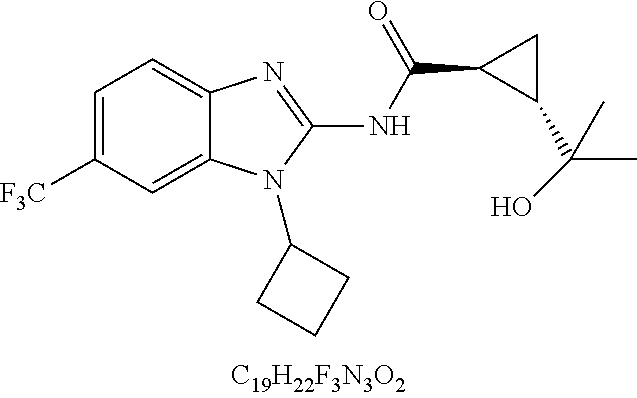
C1=C([CF3])C=C2C(=C1)N=C(NC(C1C(C(O)(C)C)C1)=O)N2C1CCC1
